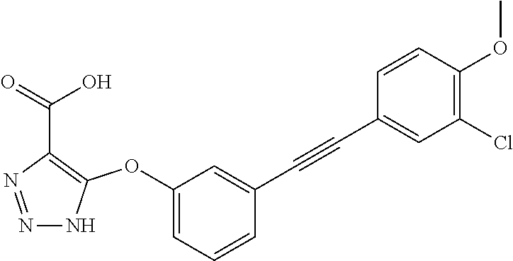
C1(OC2=C(C(=O)O)N=NN2)=CC=CC(C#CC2=CC(Cl)=C(OC)C=C2)=C1
